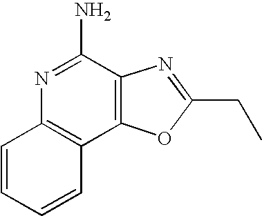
N1=C(N)C2=C(C3=C1C=CC=C3)OC(CC)=N2
